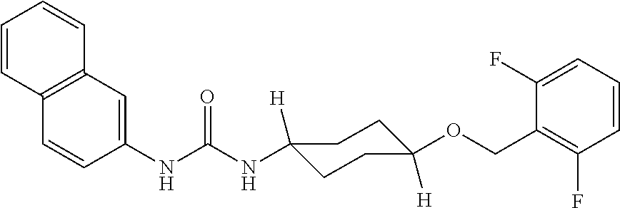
C1=CC2=C(C=C1)C=C(NC(NC1([H])CCC([H])(OCC3=C(F)C=CC=C3F)CC1)=O)C=C2
